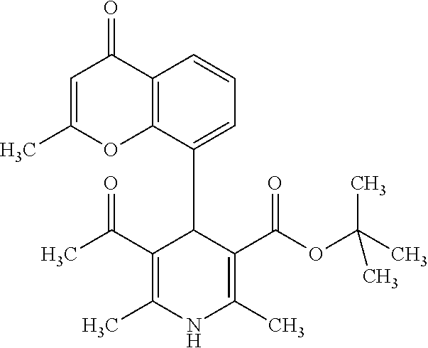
C1=C(C)OC2=C(C1=O)C=CC=C2C1C(C(C)=O)=C(C)NC(C)=C1C(OC(C)(C)C)=O
